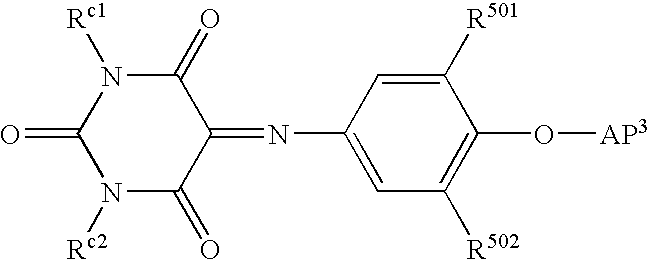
N1([Rc2])C(=O)C(=NC2=CC([R502])=C(O[AP3])C([R501])=C2)C(=O)N([Rc1])C1=O
